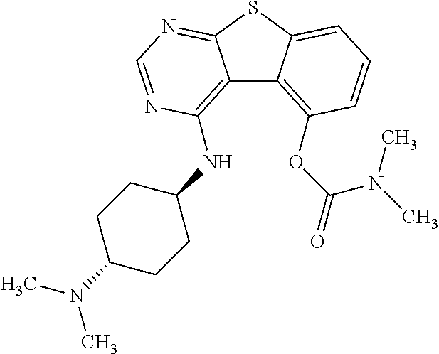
C12=C(NC3CCC(N(C)C)CC3)N=CN=C1SC1=CC=CC(OC(=O)N(C)C)=C21
